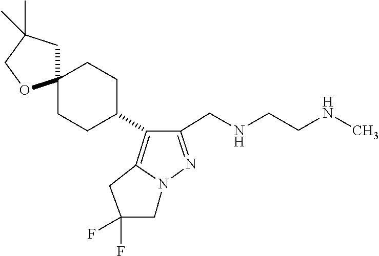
N(CC1=NN2C(=C1C1CCC3(CC1)CC(C)(C)CO3)CC(F)(F)C2)CCNC
